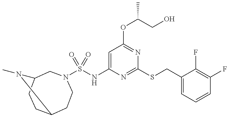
C1=C(NS(=O)(=O)N2CC3CCC(CC2)N3C)N=C(SCC2=CC=CC(F)=C2F)N=C1OC(CO)C
